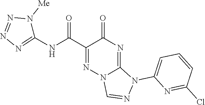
C1(C(=O)NC2=NN=NN2[Me])=NN2C(=NC1=O)N(C1=CC=CC(Cl)=N1)N=C2
